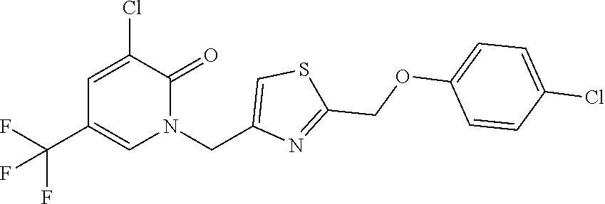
N1(CC2=CSC(COC3=CC=C(Cl)C=C3)=N2)C(=O)C(Cl)=CC(C(F)(F)F)=C1
